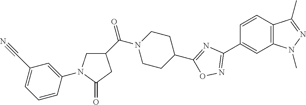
C1=CC2=C(C=C1C1=NOC(C3CCN(C(C4CN(C5=CC(C#N)=CC=C5)C(=O)C4)=O)CC3)=N1)N(C)N=C2C
